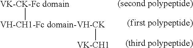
[(second polypeptide)].[(first polypeptide)].[(third polypeptide)].[VK-CK-Fc domain][VH-CH1-Fc domain-VH-CK][VK-CH1]
